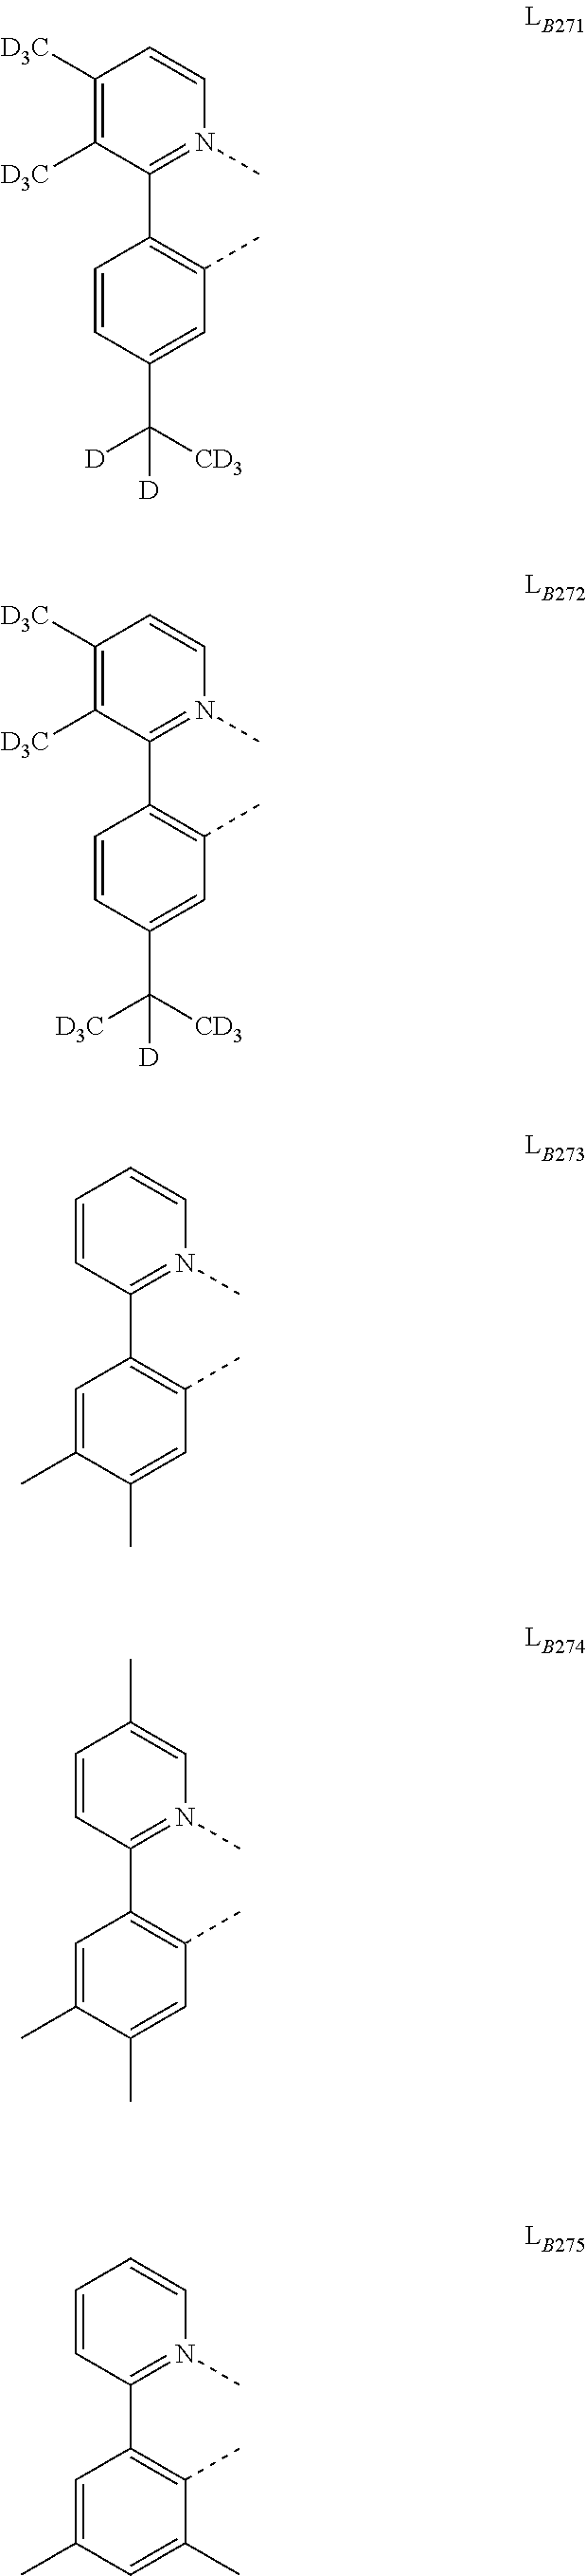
C1([D3C])=C([D3C])C(C2=C(C)C=C(C([CD3])([D])[D])C=C2)=N(C)C=C1.C1([D3C])=C([D3C])C(C2=C(C)C=C(C([CD3])([D3C])[D])C=C2)=N(C)C=C1.C1=CC(C2=C(C)C=C(C)C(C)=C2)=N(C)C=C1.C1=CC(C2=C(C)C=C(C)C(C)=C2)=N(C)C=C1C.C1=CC(C2=C(C)C(C)=CC(C)=C2)=N(C)C=C1
